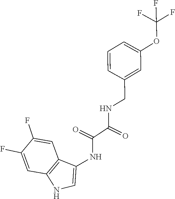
C1=CC=C(OC(F)(F)F)C=C1CNC(C(=O)NC1=CNC2=C1C=C(F)C(F)=C2)=O
